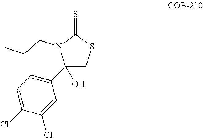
C1(C2=CC=C(Cl)C(Cl)=C2)(O)CSC(=S)N1CCC
